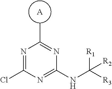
ClC1=NC(C)=NC(NC([R3])([R1])[R2])=N1.[A]
